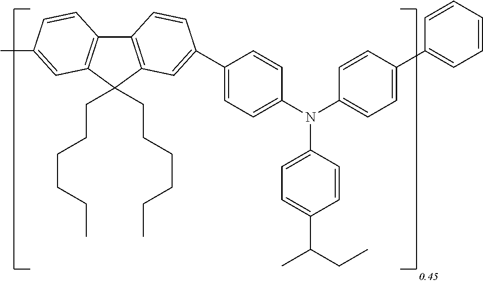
C1(N(C2=CC=C(C3=CC4=C(C5=C(C4(CCCCCC)CCCCCC)C=C(C)C=C5)C=C3)C=C2)C2=CC=C(C3=CC=CC=C3)C=C2)=CC=C(C(C)CC)C=C1
